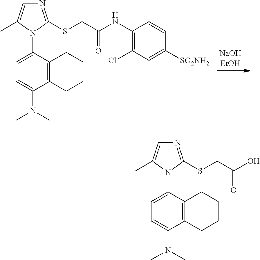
C12=C(C(N3C(C)=CN=C3SCC(=O)NC3=C(Cl)C=C([SO2NH2])C=C3)=CC=C1N(C)C)CCCC2.C12=C(C(N3C(C)=CN=C3SCC(=O)O)=CC=C1N(C)C)CCCC2
